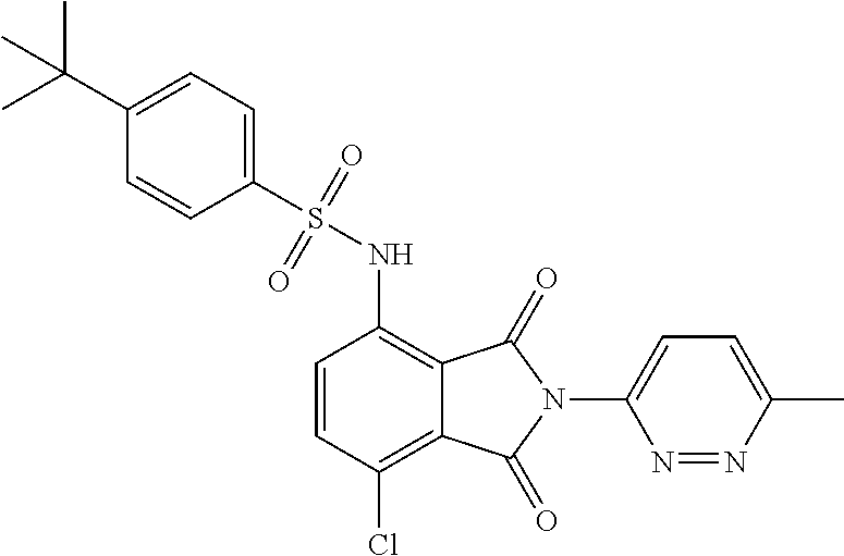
C1=CC(Cl)=C2C(=C1NS(=O)(=O)C1=CC=C(C(C)(C)C)C=C1)C(=O)N(C1=CC=C(C)N=N1)C2=O
